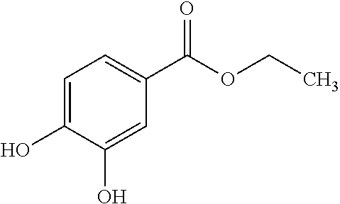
C1=C(O)C(O)=CC(C(OCC)=O)=C1
